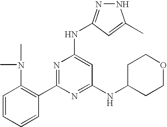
N1N=C(NC2=CC(NC3CCOCC3)=NC(C3=C(N(C)C)C=CC=C3)=N2)C=C1C
